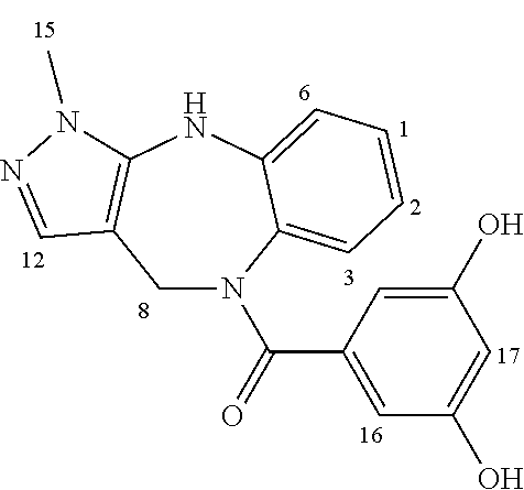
C1(O)=CC(C(N2CC3=C(NC4=CC=CC=C24)N(C)N=C3)=O)=CC(O)=C1
